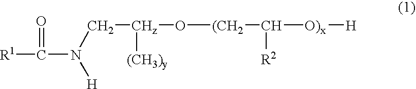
[R1]C(N([H])C[CHz](O[(CH2]C([O)x][H])[R2])[(CH3)y])=O
